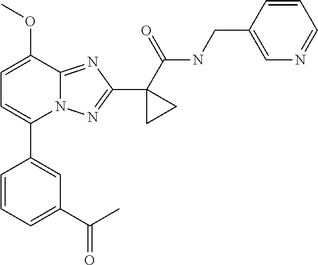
C1=C(C2=CC(C(C)=O)=CC=C2)N2C(=NC(C3(C(NCC4=CN=CC=C4)=O)CC3)=N2)C(OC)=C1
